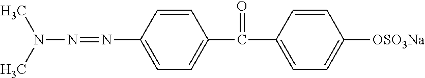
C1=CC(N=NN(C)C)=CC=C1C(=O)C1=CC=C([OSO3Na])C=C1
